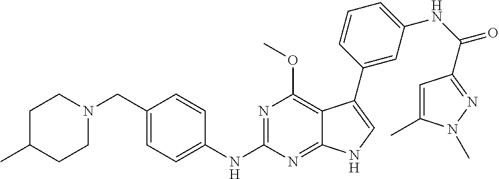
C1C(C)CCN(CC2=CC=C(NC3=NC(OC)=C4C(=N3)NC=C4C3=CC(NC(=O)C4=NN(C)C(C)=C4)=CC=C3)C=C2)C1
